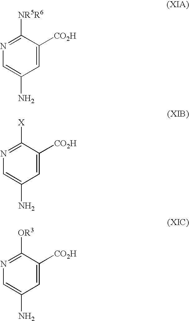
C1=C([CO2H])C([NR5R6])=NC=C1N.C1=C([CO2H])C([X])=NC=C1N.C1=C([CO2H])C([OR3])=NC=C1N
